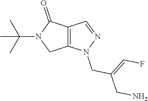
C12=C(C(=O)N(C(C)(C)C)C1)C=NN2CC(CN)=CF
